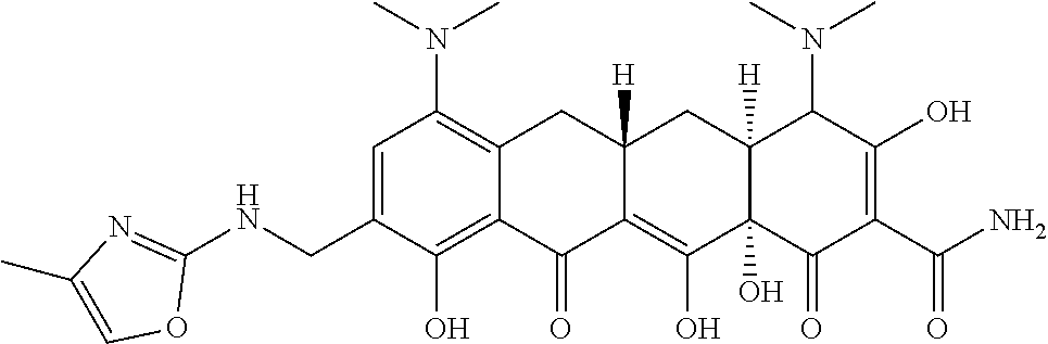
C1=C(CNC2=NC(C)=CO2)C(O)=C2C(=C1N(C)C)CC1([H])C(=C(O)C3(O)C([H])(C1)C(N(C)C)C(O)=C(C(N)=O)C3=O)C2=O
